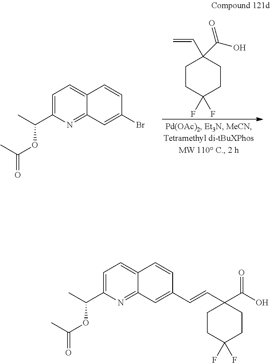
C1CC(F)(F)CCC1(C=C)C(O)=O.C1=C(C(C)OC(C)=O)N=C2C(=C1)C=CC(Br)=C2.C1=C(C(C)OC(C)=O)N=C2C(=C1)C=CC(C=CC1(C(O)=O)CCC(F)(F)CC1)=C2
